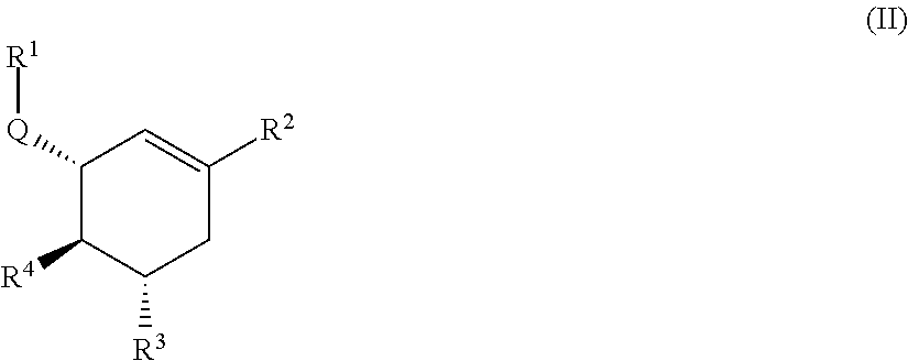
C1([Q][R1])C([R4])C([R3])CC([R2])=C1
